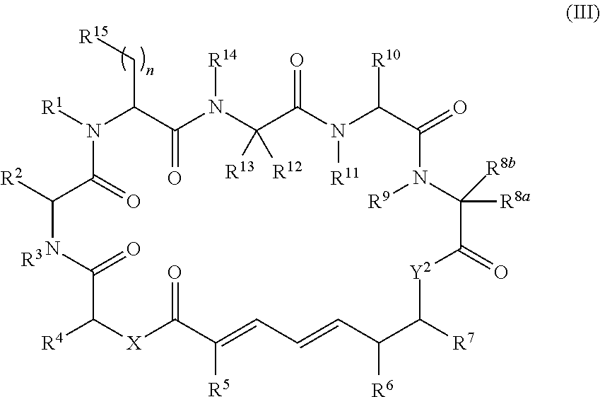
N1([R1])C(C[R15])C(=O)N([R14])C([R12])([R13])C(=O)N([R11])C([R10])C(=O)N([R9])C([R8a])([R8b])C(=O)[Y2]C([R7])C([R6])C=CC=C([R5])C(=O)[X]C([R4])C(=O)NC([R2])C1=O.[R3]
